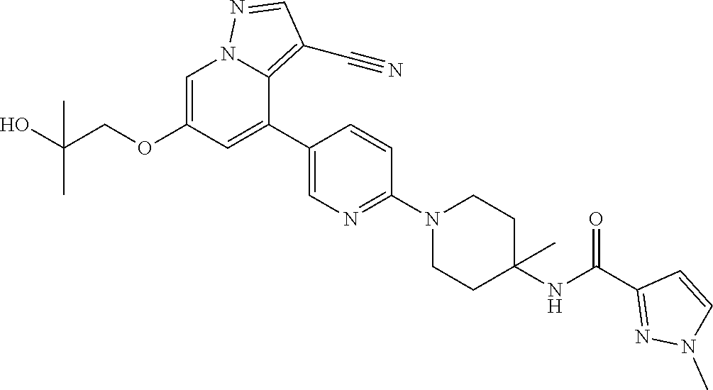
C1=C(OCC(O)(C)C)C=C(C2=CN=C(N3CCC(NC(C4=NN(C)C=C4)=O)(C)CC3)C=C2)C2=C(C#N)C=NN12
